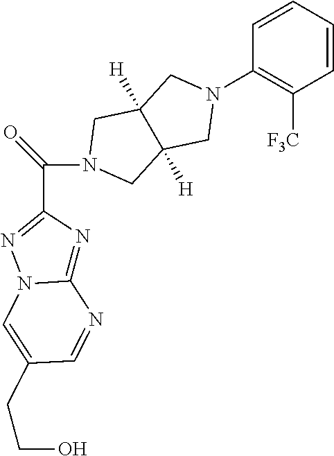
C(C1=NN2C(=N1)N=CC(CCO)=C2)(=O)N1CC2([H])CN(C3=C([F3C])C=CC=C3)CC2([H])C1
